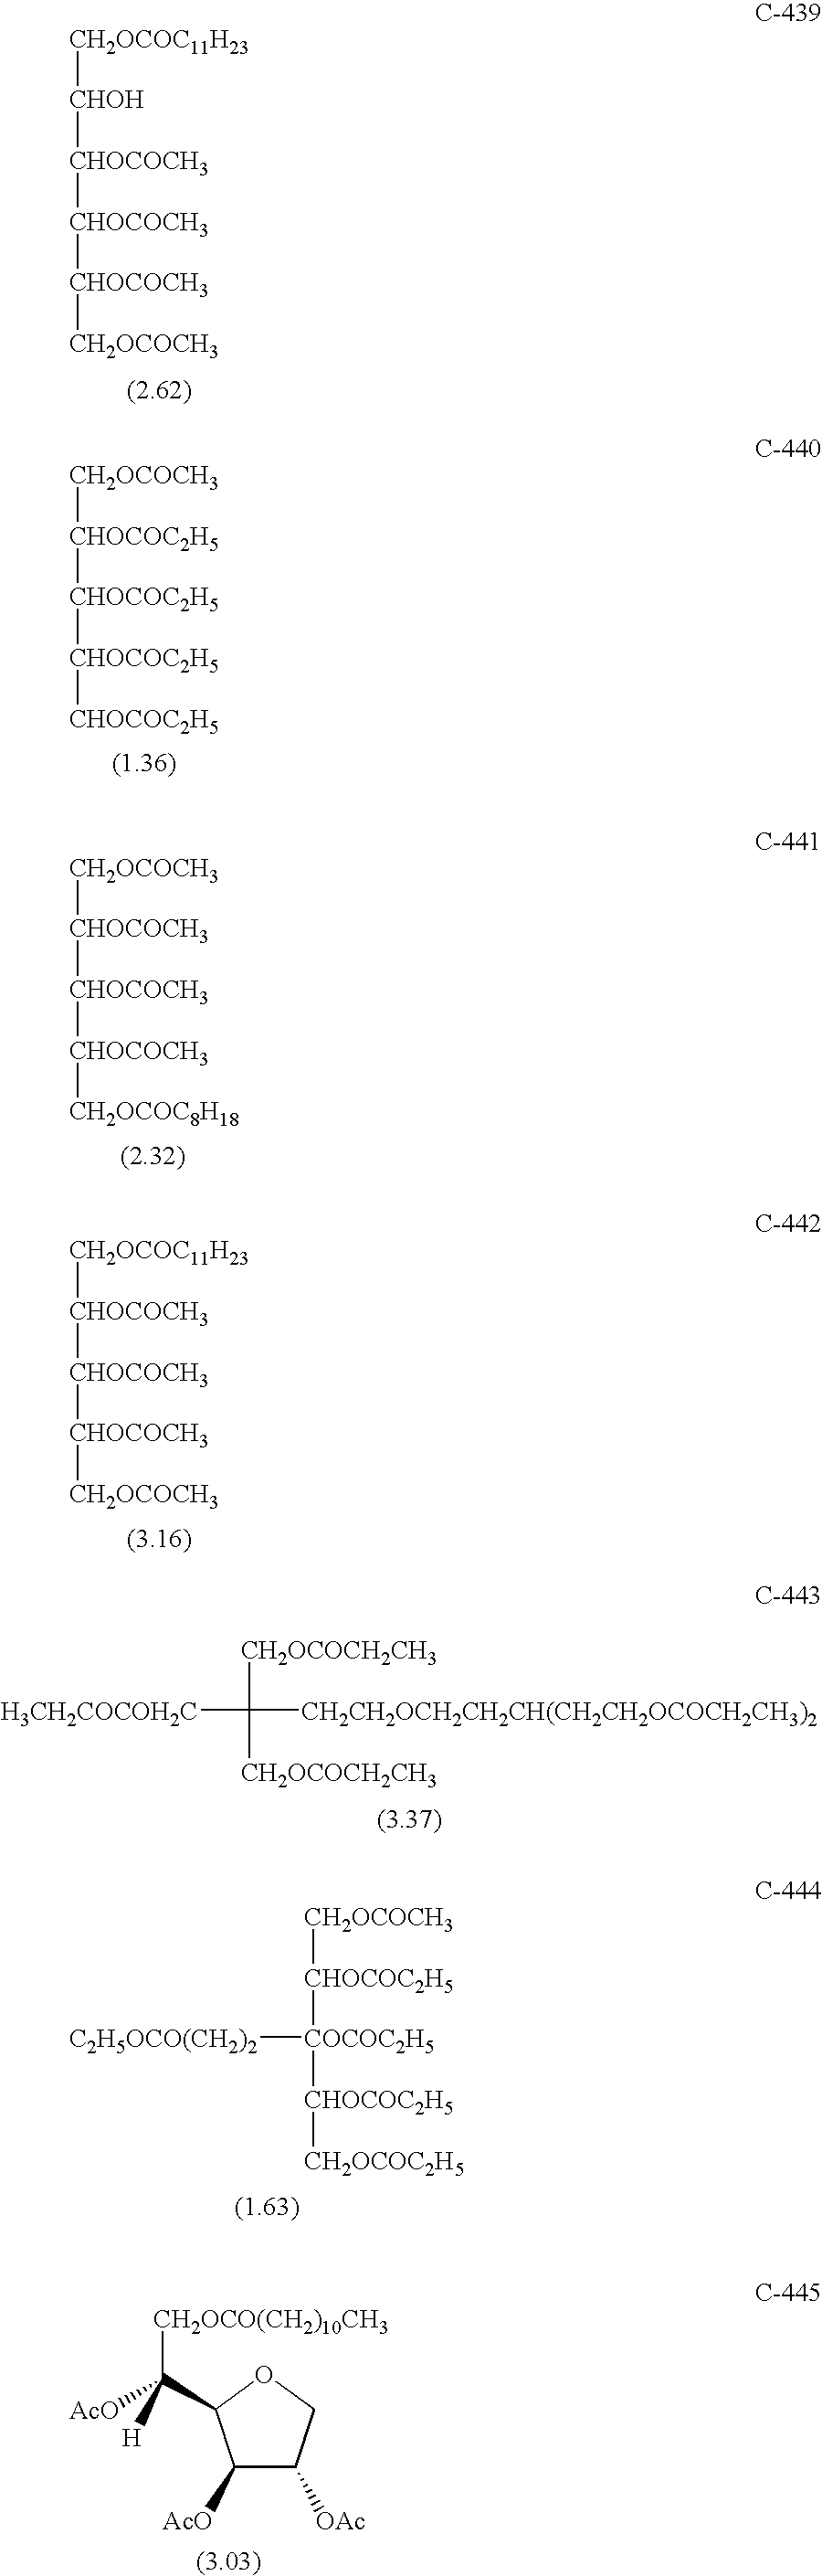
[CH2OCOC11H23][CHOH][CHOCOCH3][CHOCOCH3][CHOCOCH3][CH2OCOCH3].[CH2OCOCH3][CHOCOC2H5][CHOCOC2H5][CHOCOC2H5][CHOCOC2H5].[CH2OCOCH3][CHOCOCH3][CHOCOCH3][CHOCOCH3][CH2OCOC8H18].[CH2OCOC11H23][CHOCOCH3][CHOCOCH3][CHOCOCH3][CH2OCOCH3].[H3CH2COCOH2C]C([CH2OCOCH2CH3])([CH2OCOCH2CH3])[CH2CH2OCH2CH2CH(CH2CH2OCOCH2CH3)2].[C2H5OCO(CH2)2][COCOC2H5]([CHOCOC2H5][CH2OCOCH3])[CHOCOC2H5][CH2OCOC2H5].C1([AcO])C([OAc])COC1C([AcO])([H])[CH2OCO(CH2)10CH3]
